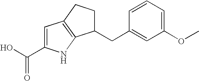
C1CC2=C(NC(C(O)=O)=C2)C1CC1=CC(OC)=CC=C1
